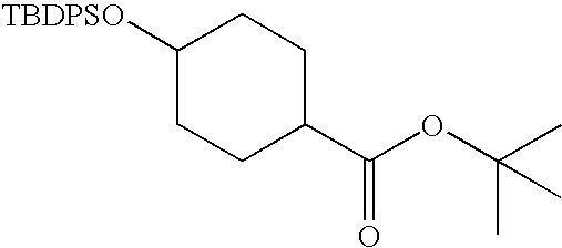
C1([TBDPSO])CCC(C(OC(C)(C)C)=O)CC1
